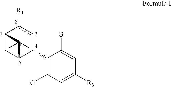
C12CC(C(C3=C([G])C=C([R3])C=C3[G])cc1[R1])C2(C)C
